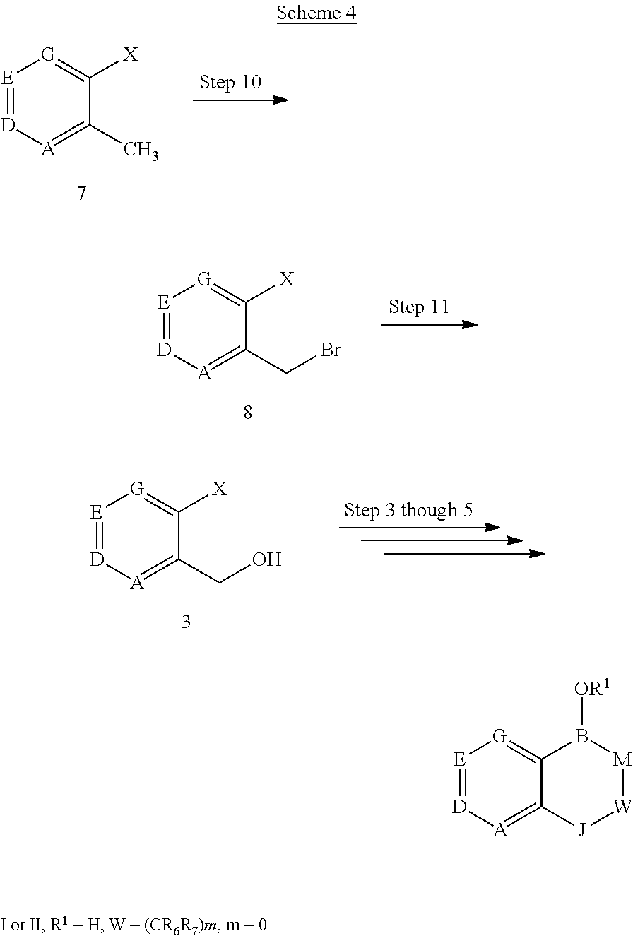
[E]1=[D][A]=C(C)C([X])=[G]1.[E]1=[D][A]=C(CBr)C([X])=[G]1.[E]1=[D][A]=C2C(=[G]1)B([OR1])[M][W][J]2.[E]1=[D][A]=C(CO)C([X])=[G]1
